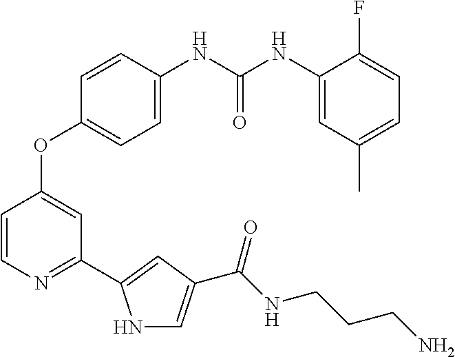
C1=C(NC(NC2=CC(C)=CC=C2F)=O)C=CC(OC2=CC(C3=CC(C(NCCCN)=O)=CN3)=NC=C2)=C1
